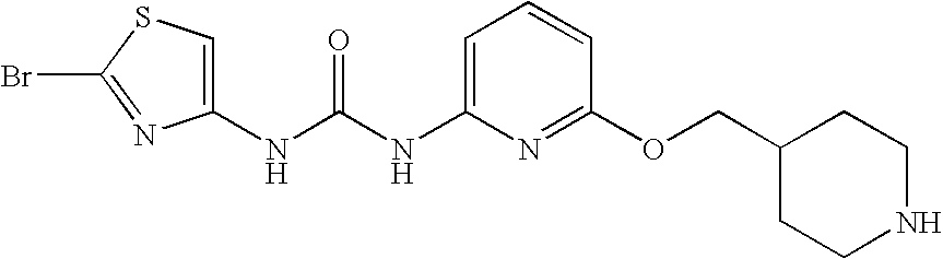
N(C(NC1=CC=CC(OCC2CCNCC2)=N1)=O)C1=CSC(Br)=N1
